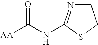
C1N=C(NC([AA])=O)SC1
